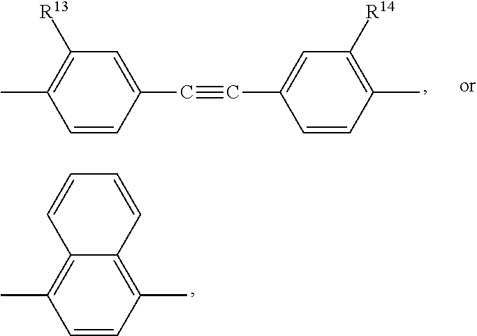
CC1=C2C(=C(C)C=C1)C=CC=C2.C(C1=CC([R14])=C(C)C=C1)#CC1=CC([R13])=C(C)C=C1
